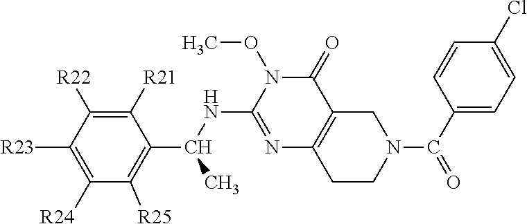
C1([R23])=C([R24])C([R25])=C(C(NC2=NC3=C(C(=O)N2OC)CN(C(C2=CC=C(Cl)C=C2)=O)CC3)C)C([R21])=C1[R22]
